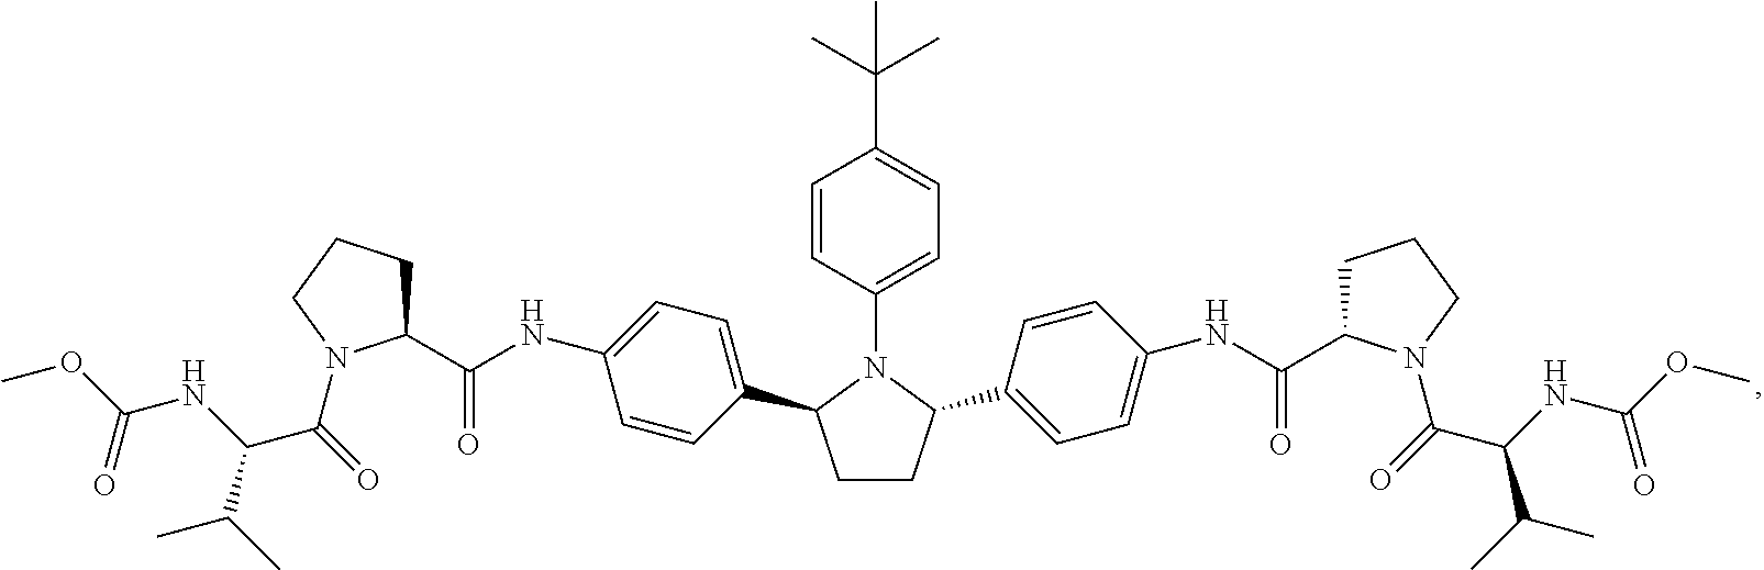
C1(C(NC2=CC=C(C3CCC(C4=CC=C(NC(=O)C5CCCN5C(=O)C(NC(OC)=O)C(C)C)C=C4)N3C3=CC=C(C(C)(C)C)C=C3)C=C2)=O)CCCN1C(=O)C(NC(OC)=O)C(C)C
